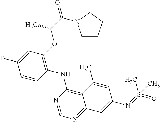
C1=CC(NC2=C3C(=NC=N2)C=C(N=S(=O)(C)C)C=C3C)=C(OC(C(=O)N2CCCC2)C)C=C1F
